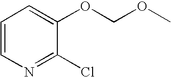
C1=CN=C(Cl)C(OCOC)=C1
